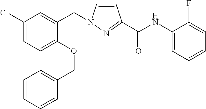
C1(Cl)=CC=C(OCC2=CC=CC=C2)C(CN2C=CC(C(NC3=CC=CC=C3F)=O)=N2)=C1
